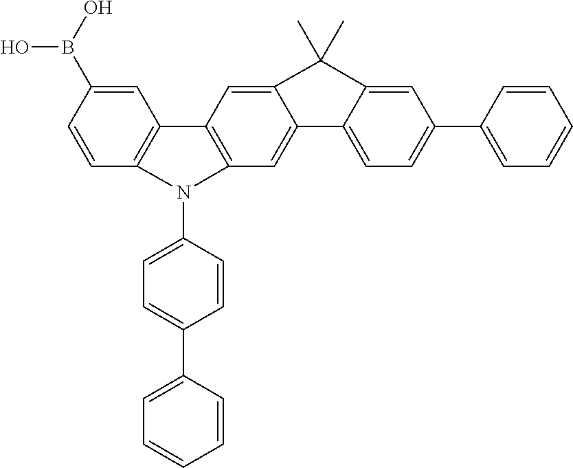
C1=C(B(O)O)C=CC2=C1C1=C(C=C3C4=CC=C(C5=CC=CC=C5)C=C4C(C)(C)C3=C1)N2C1=CC=C(C2=CC=CC=C2)C=C1
